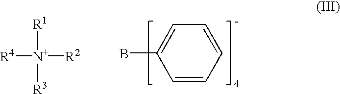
C1=CC=CC=C1B.[R4][N+]([R1])([R2])[R3]
